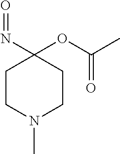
C1CN(C)CCC1(N=O)OC(C)=O
